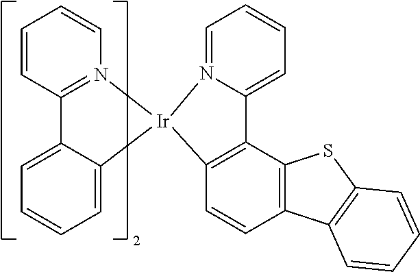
C1=CC=CC2=N1[Ir]1(C3=CC=CC=C23)N2=CC=CC=C2C2=C1C=CC1=C2SC2=C1C=CC=C2
